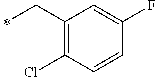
C1(CC)=C(Cl)C=CC(F)=C1
